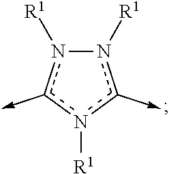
n1([R1])c(->C)n([R1])c(->C)n-1[R1]
